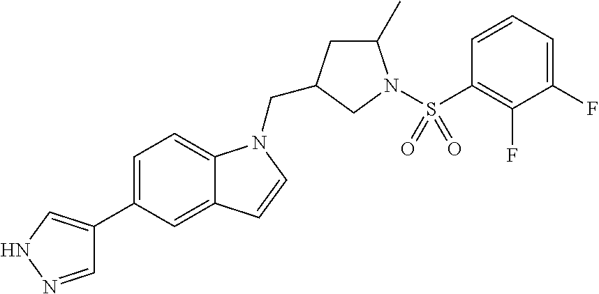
C1=NNC=C1C1=CC=C2C(=C1)C=CN2CC1CC(C)N(S(C2=C(F)C(F)=CC=C2)(=O)=O)C1
